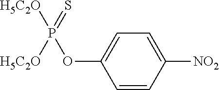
C1=CC([NO2])=CC=C1OP([H5C2O])([H5C2O])=S
